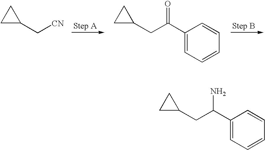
C1C(C[CN])C1.C1(C(CC2CC2)=O)=CC=CC=C1.C1(C(CC2CC2)N)=CC=CC=C1
